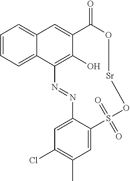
C1=CC=C2C(=C1)C=C1C(O)=C2N=NC2=CC(Cl)=C(C)C=C2S(=O)(=O)O[Sr]OC1=O
